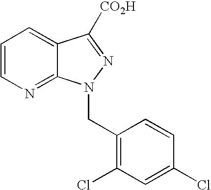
N1=C2C(=CC=C1)C([CO2H])=NN2CC1=C(Cl)C=C(Cl)C=C1
